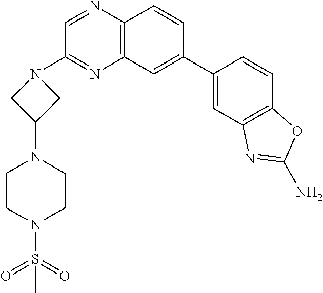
C1(C2=CC3=C(C=C2)N=CC(N2CC(N4CCN(S(=O)(=O)C)CC4)C2)=N3)=CC2=C(C=C1)OC(N)=N2
